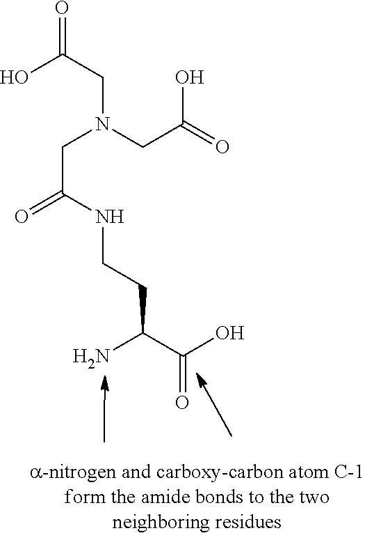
NC(C(O)=O)CCNC(CN(CC(=O)O)CC(=O)O)=O
